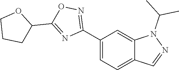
C1(C2=NOC(C3OCCC3)=N2)=CC=C2C(=C1)N(C(C)C)N=C2
